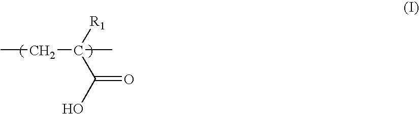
CCC(C)([R1])C(O)=O
